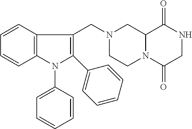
C12N(C(=O)CNC1=O)CCN(CC1=C(C3=CC=CC=C3)N(C3=CC=CC=C3)C3=C1C=CC=C3)C2
